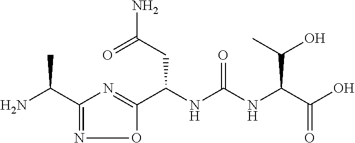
C(NC(NC(C(O)=O)C(O)C)=O)(CC(N)=O)C1=NC(C(N)C)=NO1
